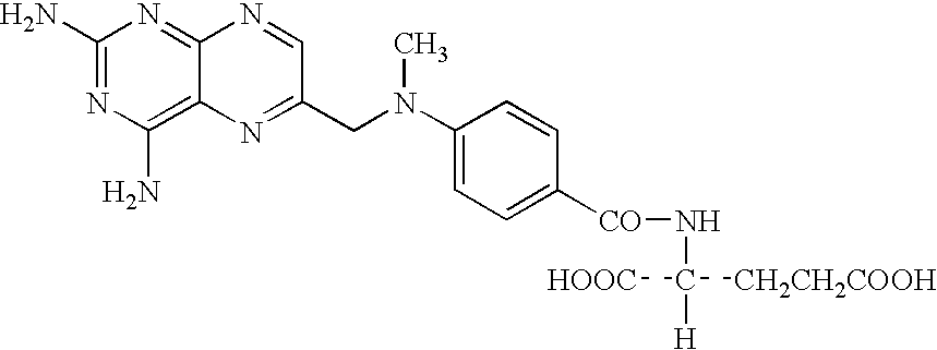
C1(N)=NC(N)=C2C(=N1)N=CC(CN(C1=CC=C([CO]NC([H])([HOOC])[CH2CH2COOH])C=C1)C)=N2
